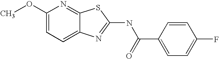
C1(OC)=CC=C2C(=N1)SC(NC(C1=CC=C(F)C=C1)=O)=N2
